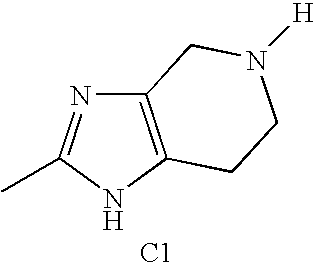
C12=C(NC(C)=N1)CCN([H])C2.[C1]
